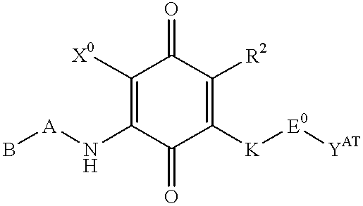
C1([X0])=C(N[A]B)C(=O)C([K][E0][YAT])=C([R2])C1=O
